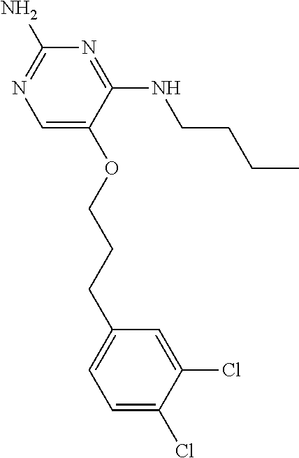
C1=C(OCCCC2=CC=C(Cl)C(Cl)=C2)C(NCCCC)=NC(N)=N1
